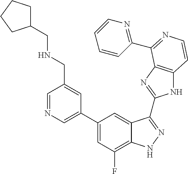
C1=C(C2=CC(F)=C3C(=C2)C(C2=NC4=C(N2)C=CN=C4C2=NC=CC=C2)=NN3)C=C(CNCC2CCCC2)C=N1
